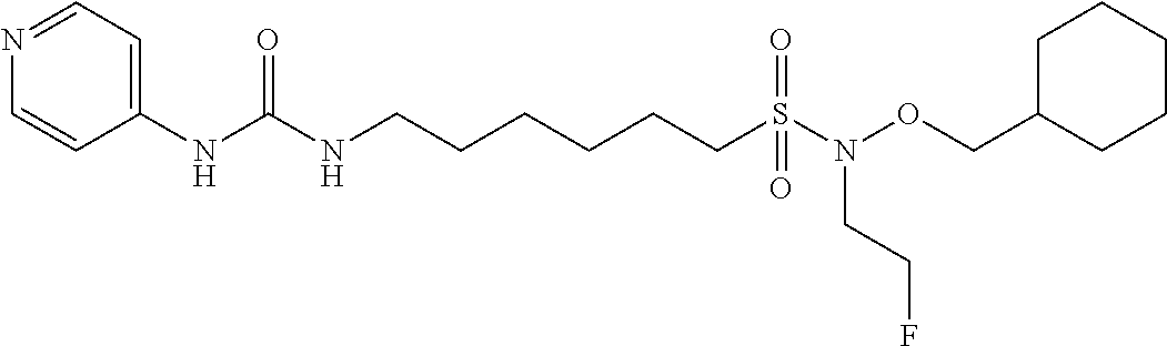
C1=CC(NC(NCCCCCCS(=O)(=O)N(OCC2CCCCC2)CCF)=O)=CC=N1
